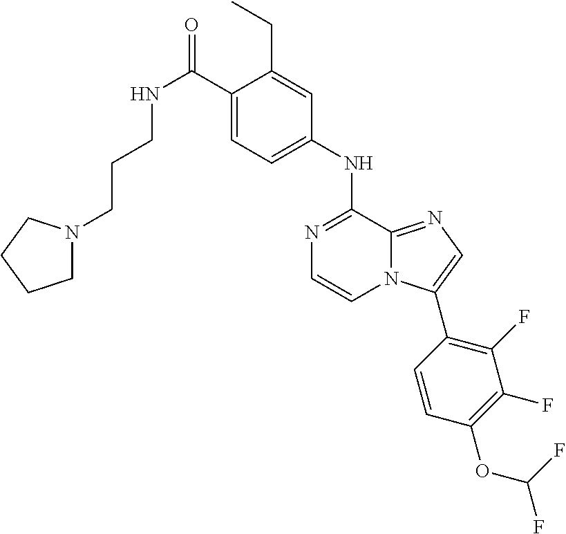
C1(NC2=NC=CN3C2=NC=C3C2=C(F)C(F)=C(OC(F)F)C=C2)=CC=C(C(NCCCN2CCCC2)=O)C(CC)=C1
